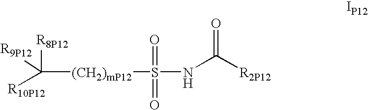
C([(CH2)mP12]S(NC([R2P12])=O)(=O)=O)([R8P12])([R10P12])[R9P12]
